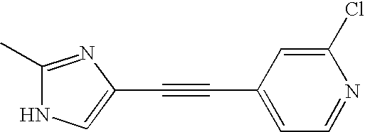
C1(C)=NC(C#CC2=CC=NC(Cl)=C2)=CN1
